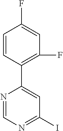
C1=CC(C2=CC(I)=NC=N2)=C(F)C=C1F
